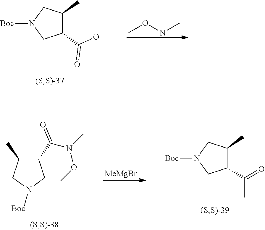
CONC.[Boc]N1CC(C(O)=O)C(C)C1.C1(C(=O)N(C)OC)C(C)CN([Boc])C1.[MeMgBr].C1(C(C)=O)C(C)CN([Boc])C1
